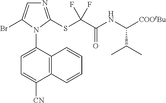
N1=C(SC(C(NC(C(C)C)[COOtBu])=O)(F)F)N(C2=CC=C([CN])C3=C2C=CC=C3)C(Br)=C1
